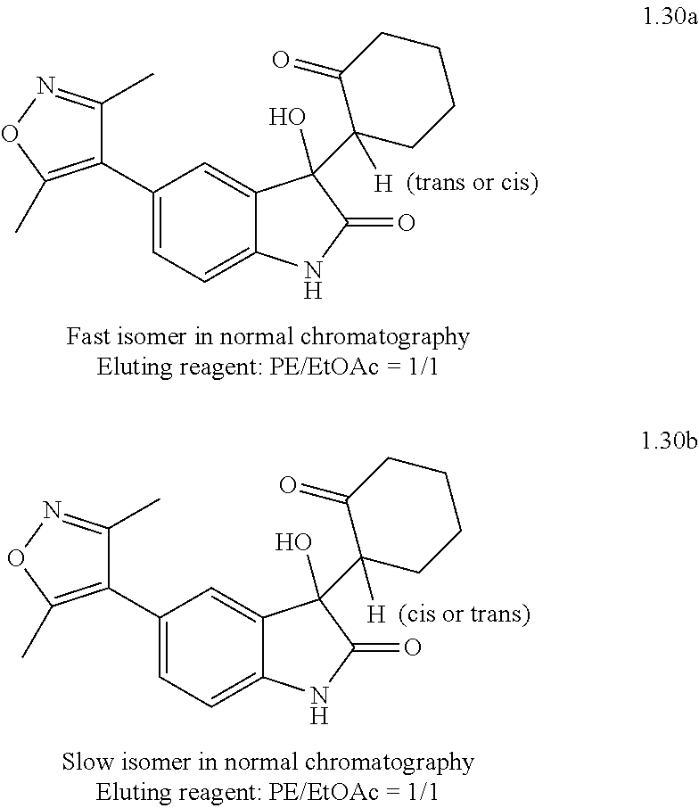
C1(C2=CC=C3C(=C2)C(O)(C2([H])CCCCC2=O)C(=O)N3)=C(C)ON=C1C.C1(C2=CC=C3C(=C2)C(O)(C2([H])CCCCC2=O)C(=O)N3)=C(C)ON=C1C
